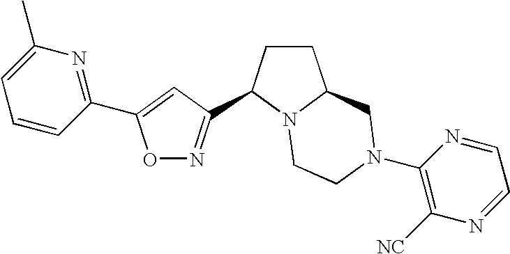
C1=CC(C2=CC(C3CCC4N3CCN(C3=C([NC])N=CC=N3)C4)=NO2)=NC(C)=C1
